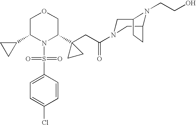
N1(S(=O)(=O)C2=CC=C(Cl)C=C2)C(C2(CC(=O)N3CC4N(CCO)C(C3)CC4)CC2)COCC1C1CC1
